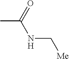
CC(NC[Me])=O
